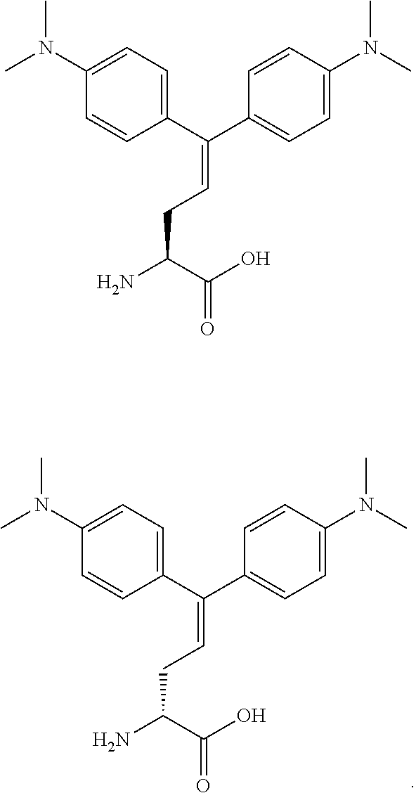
C(C(O)=O)(N)CC=C(C1=CC=C(N(C)C)C=C1)C1=CC=C(N(C)C)C=C1.C(C(O)=O)(N)CC=C(C1=CC=C(N(C)C)C=C1)C1=CC=C(N(C)C)C=C1
